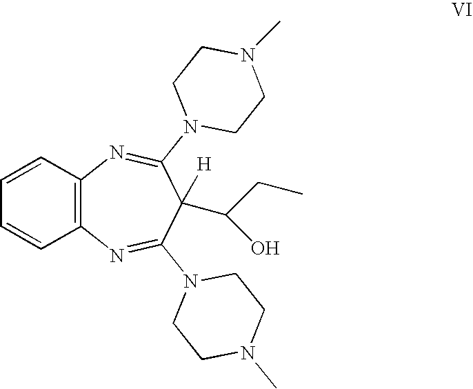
C12=C(C=CC=C1)N=C(N1CCN(C)CC1)C([H])(C(O)CC)C(N1CCN(C)CC1)=N2
